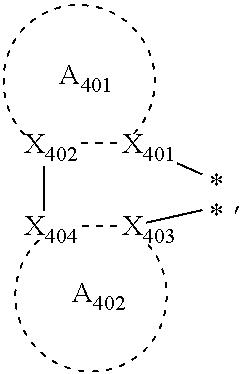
[X402]([X404][X403]C)[X401]C.[A401].[A402]
